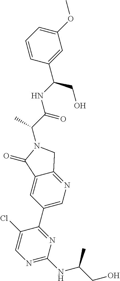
C(N1C(=O)C2=CC(C3=NC(NC(CO)C)=NC=C3Cl)=CN=C2C1)(C(NC(CO)C1=CC(OC)=CC=C1)=O)C
